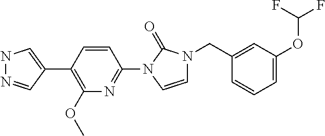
N1N=CC(C2=C(OC)N=C(N3C=CN(CC4=CC(OC(F)F)=CC=C4)C3=O)C=C2)=C1
